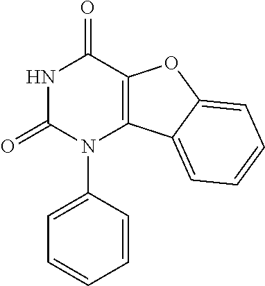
C1=CC(N2C3=C(C(=O)NC2=O)OC2=CC=CC=C32)=CC=C1
